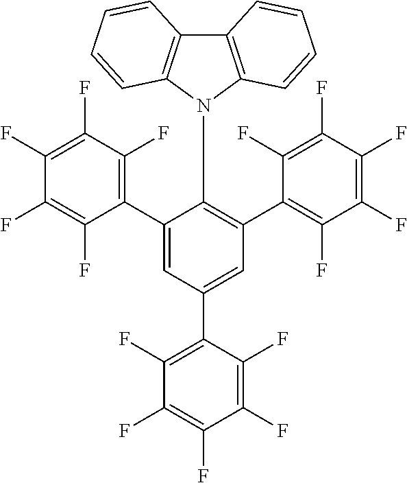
C1(F)=C(C2=CC(C3=C(F)C(F)=C(F)C(F)=C3F)=C(N3C4=C(C5=C3C=CC=C5)C=CC=C4)C(C3=C(F)C(F)=C(F)C(F)=C3F)=C2)C(F)=C(F)C(F)=C1F
